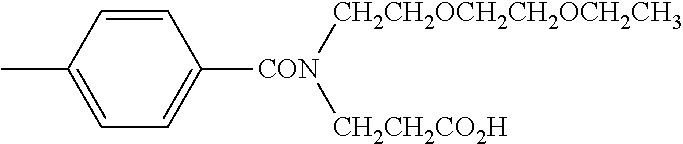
C1=CC(C)=CC=C1[CON]([CH2CH2OCH2CH2OCH2CH3])[CH2CH2CO2H]
